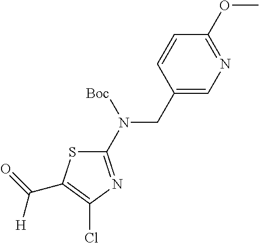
S1C(N(CC2=CN=C(OC)C=C2)[Boc])=NC(Cl)=C1C(=O)[H]
